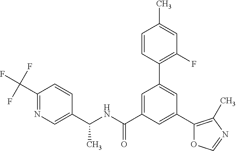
C(NC(C1=CC(C2=C(F)C=C(C)C=C2)=CC(C2=C(C)N=CO2)=C1)=O)(C1=CN=C(C(F)(F)F)C=C1)C
